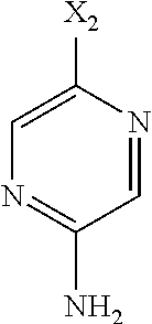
C1=NC([X2])=CN=C1N
